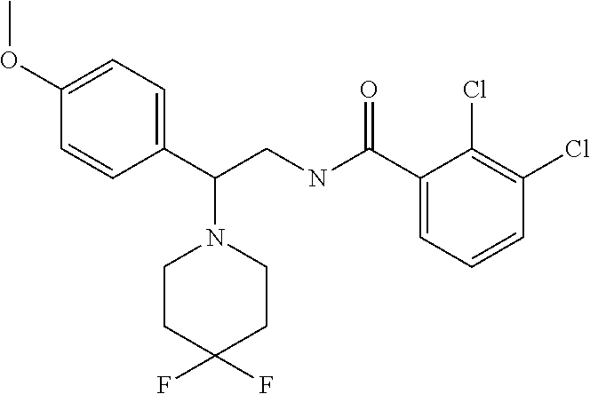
C1(OC)=CC=C(C(CNC(C2=CC=CC(Cl)=C2Cl)=O)N2CCC(F)(F)CC2)C=C1
